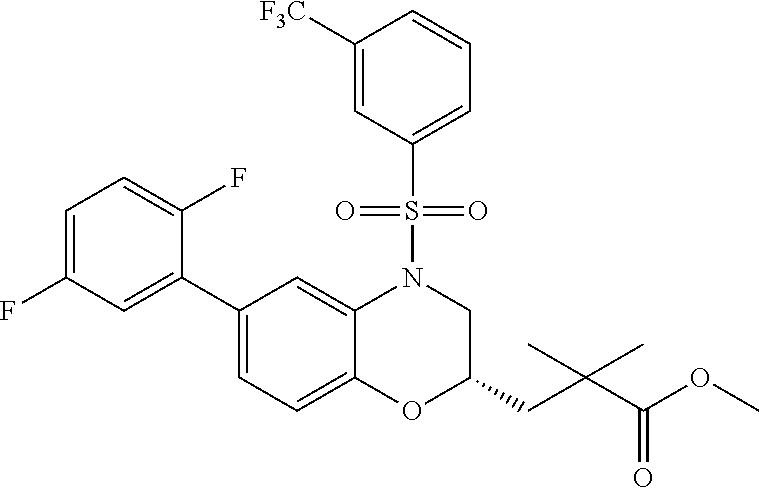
C1(C2=CC=C3C(=C2)N(S(C2=CC=CC([F3C])=C2)(=O)=O)CC(CC(C(OC)=O)(C)C)O3)=CC(F)=CC=C1F
